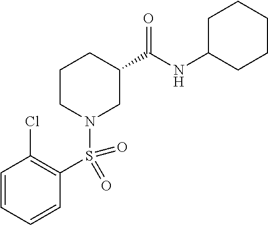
C1CN(S(C2=C(Cl)C=CC=C2)(=O)=O)CC(C(NC2CCCCC2)=O)C1
